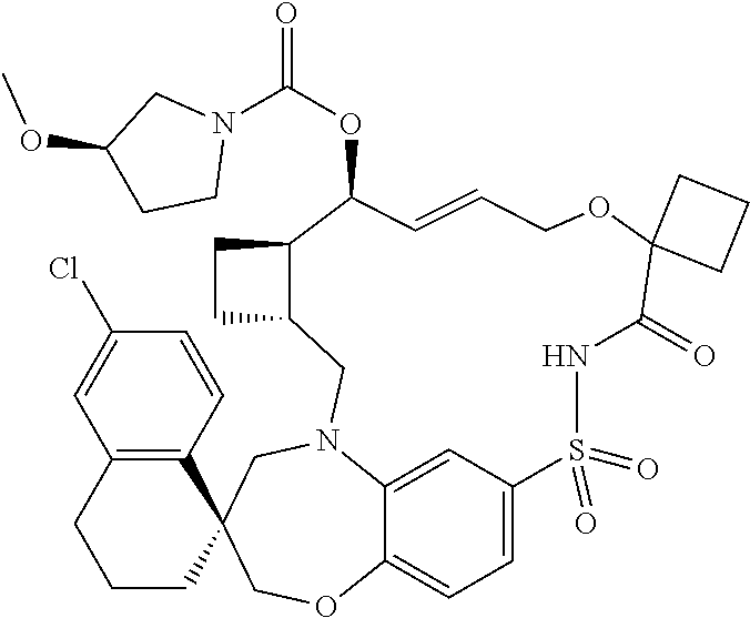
C1=C2C=C3C(=C1)OCC1(CN3CC3C(CC3)C(OC(=O)N3CC(OC)CC3)C=CCOC3(C(=O)NS2(=O)=O)CCC3)C2=C(CCC1)C=C(Cl)C=C2
